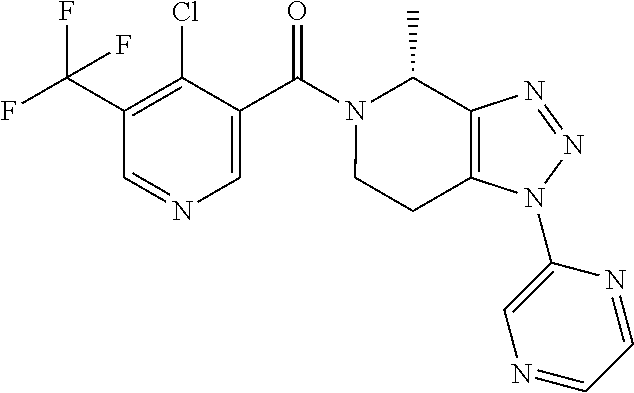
C1(C(F)(F)F)=C(Cl)C(C(N2C(C)C3=C(N(C4=CN=CC=N4)N=N3)CC2)=O)=CN=C1
